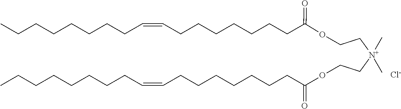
[Cl-].O(CC[N+](CCOC(CCCCCCCC=CCCCCCCCC)=O)(C)C)C(CCCCCCCC=CCCCCCCCC)=O
